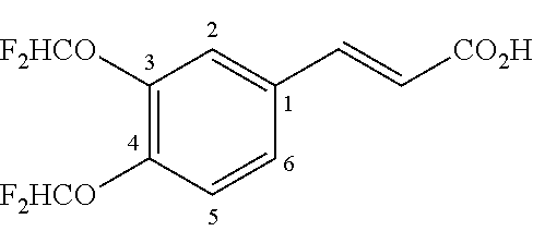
C1([F2HCO])=C([F2HCO])C=CC(C=C[CO2H])=C1
